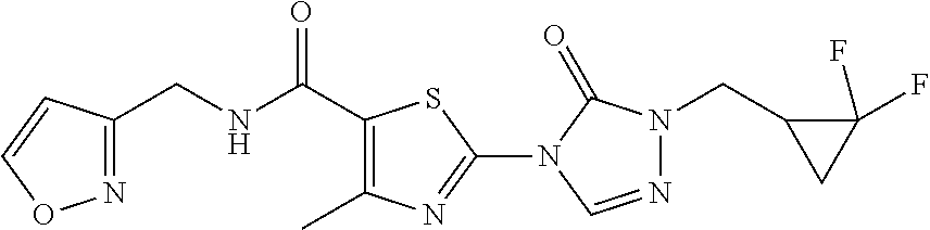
N1=C(CNC(C2=C(C)N=C(N3C(=O)N(CC4CC4(F)F)N=C3)S2)=O)C=CO1
